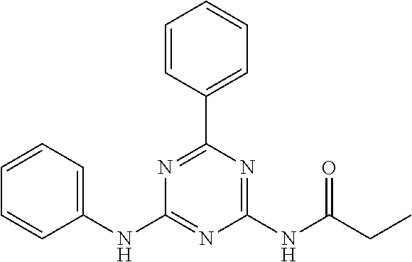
C1=CC=C(NC2=NC(NC(CC)=O)=NC(C3=CC=CC=C3)=N2)C=C1
